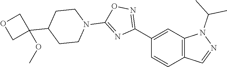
C1(C2=NOC(N3CCC(C4(OC)COC4)CC3)=N2)=CC2=C(C=C1)C=NN2C(C)C
